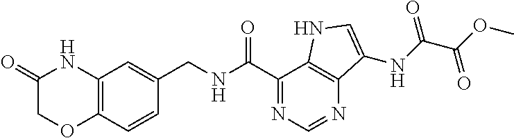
O=C1COC2=C(N1)C=C(CNC(C1=NC=NC3=C1NC=C3NC(=O)C(OC)=O)=O)C=C2
